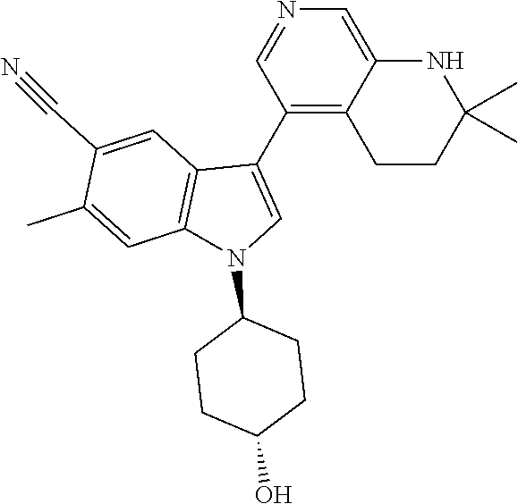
C1(C2=CN(C3CCC(O)CC3)C3=C2C=C(C#N)C(C)=C3)=C2C(=CN=C1)NC(C)(C)CC2
